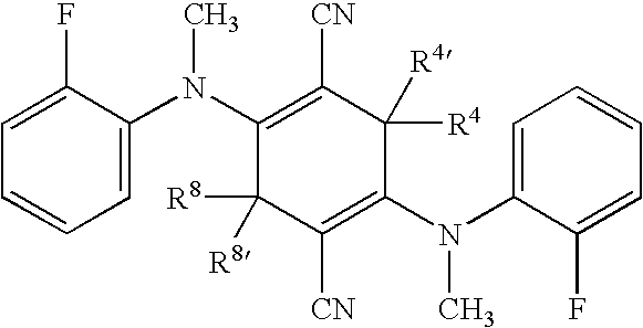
C1(N(C2=CC=CC=C2F)C)=C([CN])C([R4])([R4])C(N(C2=CC=CC=C2F)C)=C([CN])C1([R8])[R8]
